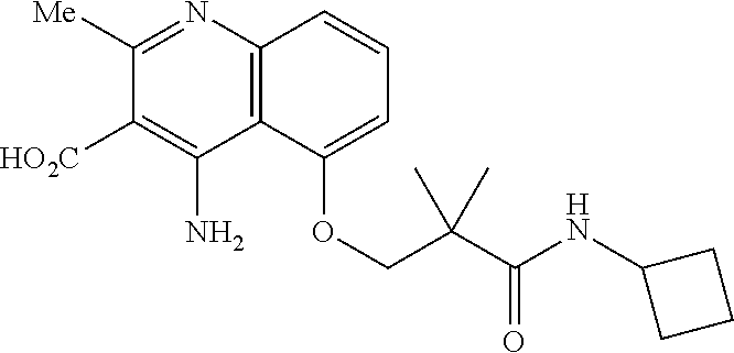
N1=C([Me])C([HO2C])=C(N)C2=C1C=CC=C2OCC(C(NC1CCC1)=O)(C)C
